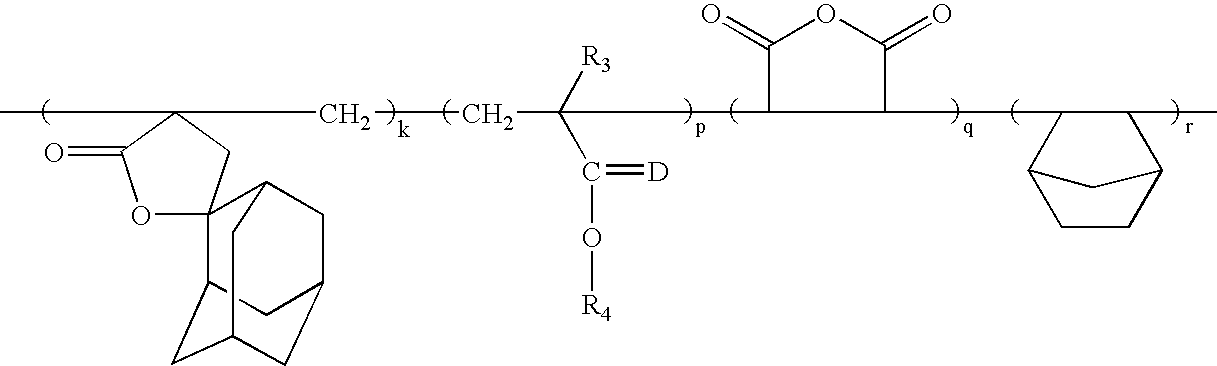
CC1(CCC(C(O[R4])=[D])([R3])C2C(=O)OC(=O)C2C2C(C)C3CCC2C3)CC2(OC1=O)C1CC3CC(CC2C3)C1
